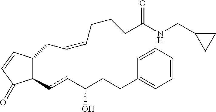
C1(ccC(CCC2=CC=CC=C2)O)C(CccCCCC(NCC2CC2)=O)C=CC1=O
